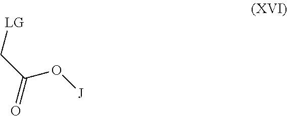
[LG]CC(=O)O[J]
